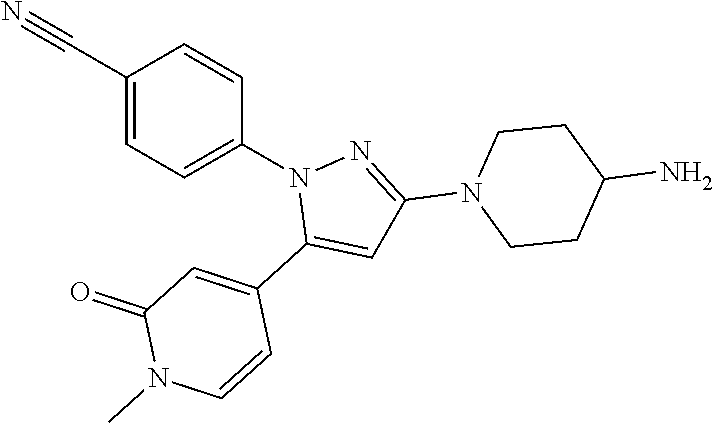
C1(C#N)=CC=C(N2C(C3=CC(=O)N(C)C=C3)=CC(N3CCC(N)CC3)=N2)C=C1
